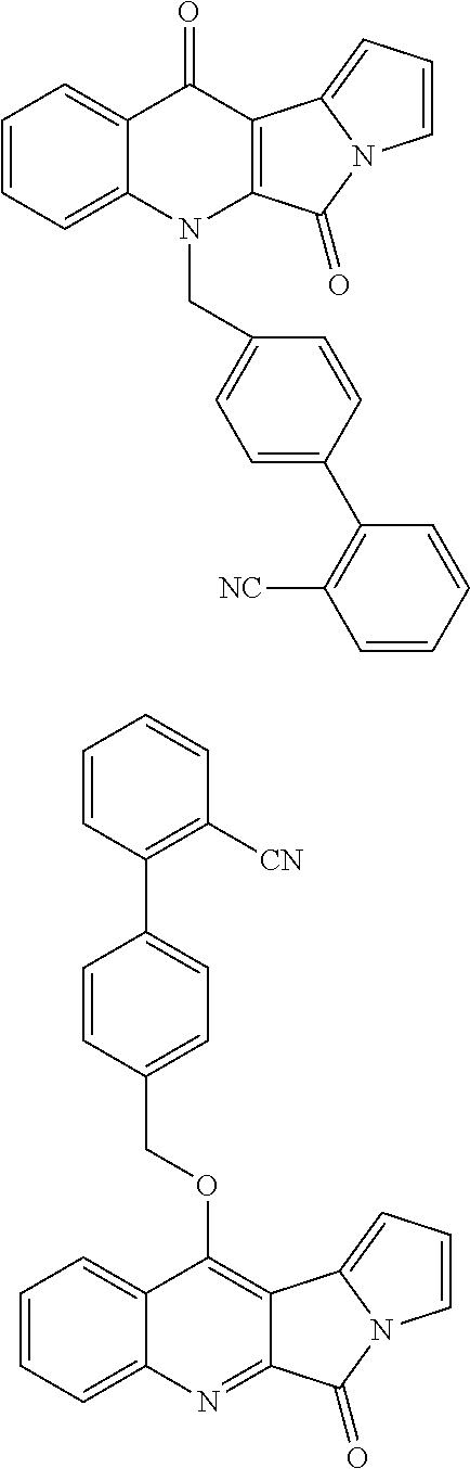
C1=CC=C2C(=C1)C(=O)C1=C(N2CC2=CC=C(C3=C([NC])C=CC=C3)C=C2)C(=O)N2C1=CC=C2.C1=CC=C2C(=C1)C(OCC1=CC=C(C3=C([CN])C=CC=C3)C=C1)=C1C(=N2)C(=O)N2C1=CC=C2
